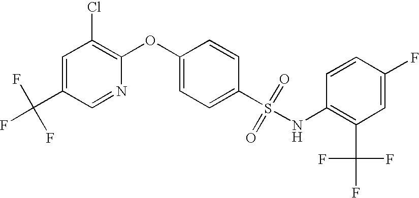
C1(S(NC2=C(C(F)(F)F)C=C(F)C=C2)(=O)=O)=CC=C(OC2=C(Cl)C=C(C(F)(F)F)C=N2)C=C1
